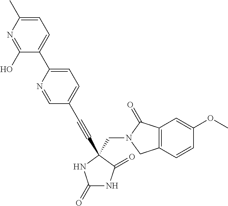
C1=C(C)N=C(O)C(C2=CC=C(C#CC3(CN4C(=O)C5=C(C=CC(OC)=C5)C4)C(=O)NC(=O)N3)C=N2)=C1
